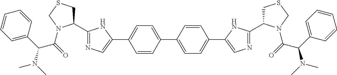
C1=CC(C2=CC=C(C3=CN=C(C4CSCN4C(C(C4=CC=CC=C4)N(C)C)=O)N3)C=C2)=CC=C1C1=CN=C(C2CSCN2C(C(C2=CC=CC=C2)N(C)C)=O)N1
